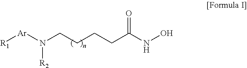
[R1][Ar]N(CCCCC(NO)=O)[R2]
